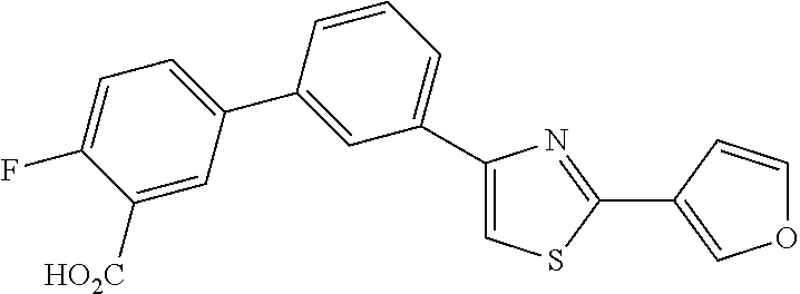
C1([HO2C])=CC(C2=CC(C3=CSC(C4=COC=C4)=N3)=CC=C2)=CC=C1F
